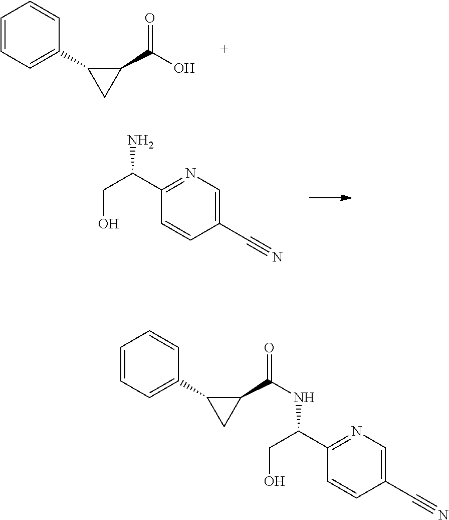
C1=CC=C(C2CC2C(O)=O)C=C1.C1(C#N)=CN=C(C(CO)N)C=C1.C1=CC=C(C2CC2C(=O)NC(C2=NC=C(C#N)C=C2)CO)C=C1
